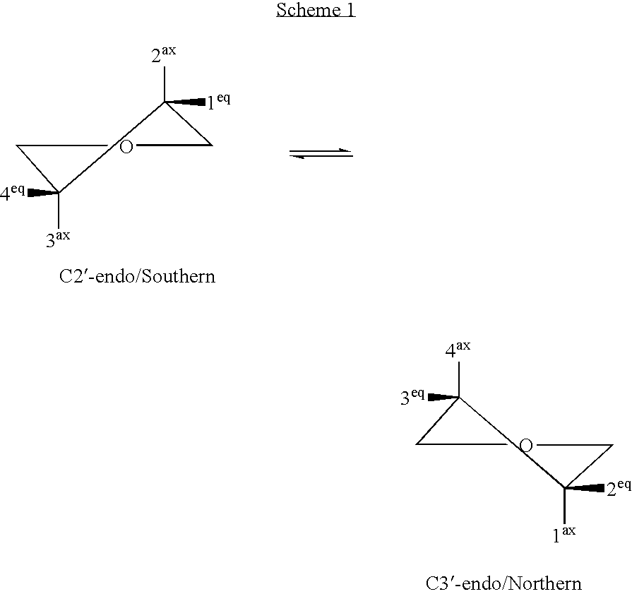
C1([4eq])([3ax])COCC1([2ax])[1eq].C1([4ax])([3eq])COCC1([2eq])[1ax]
